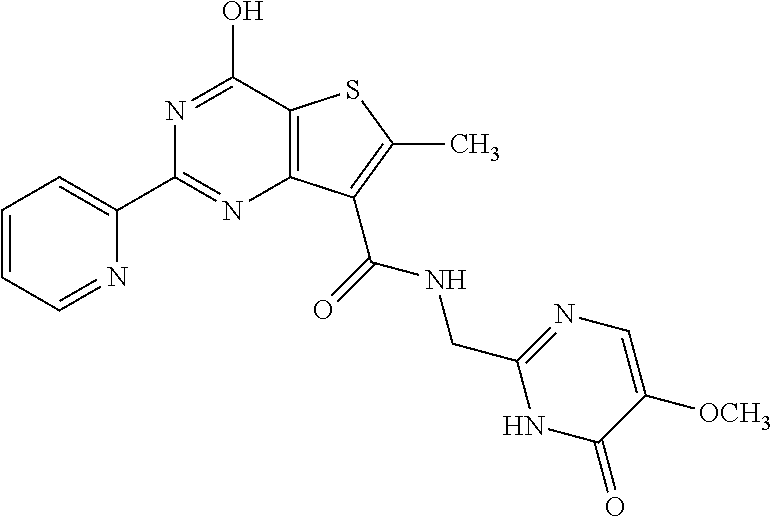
C1(C2=NC3=C(C(O)=N2)SC(C)=C3C(=O)NCC2=NC=C([OCH3])C(=O)N2)=CC=CC=N1
